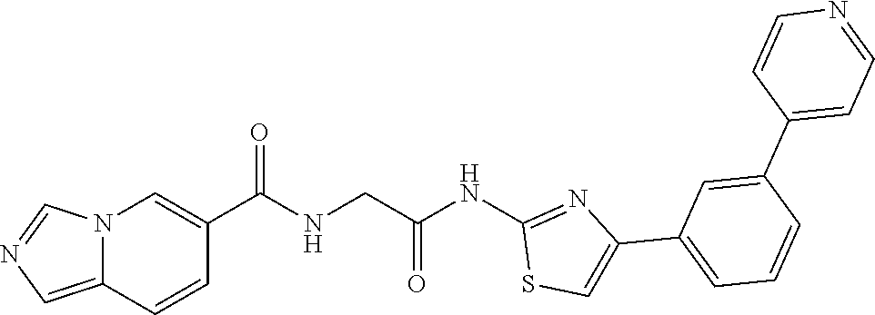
N12C(=CN=C1)C=CC(C(=O)NCC(NC1=NC(C3=CC=CC(C4=CC=NC=C4)=C3)=CS1)=O)=C2
